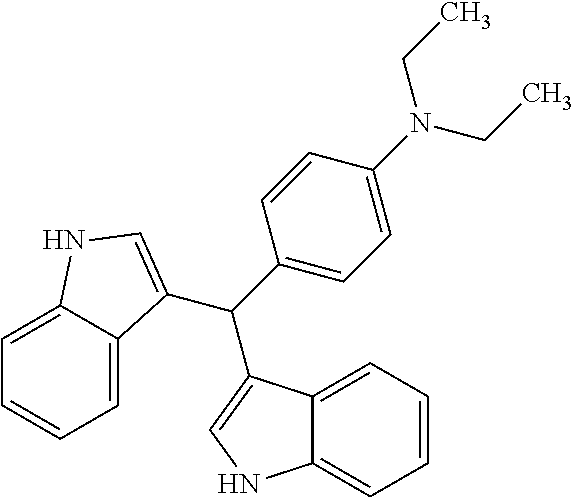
C1=C2C(=CC=C1)C(C(C1=CC=C(N(CC)CC)C=C1)C1=CNC3=CC=CC=C31)=CN2
